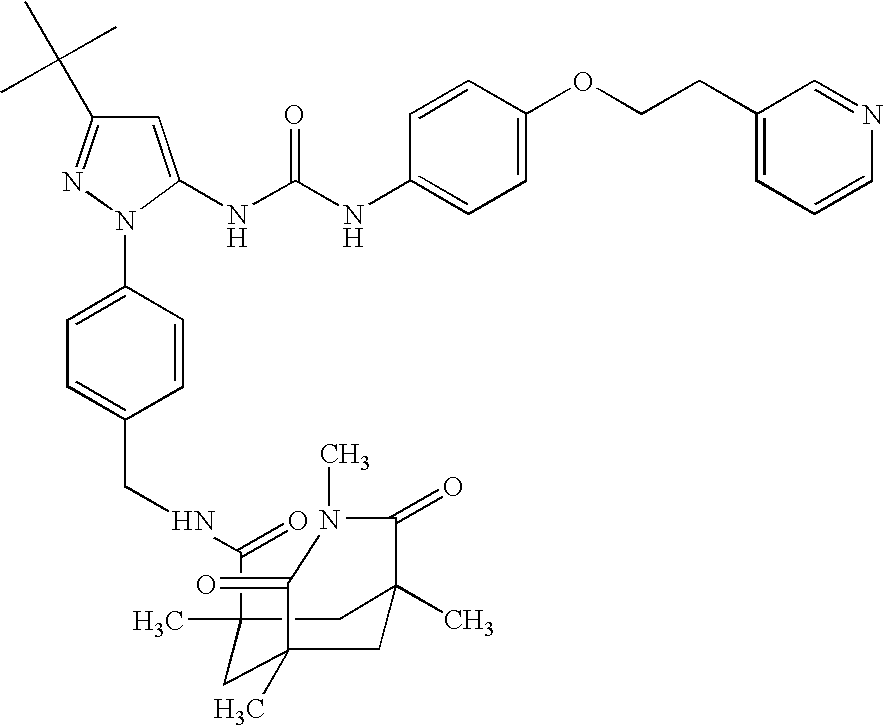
C1=C(NC(NC2=CC=C(OCCC3=CC=CN=C3)C=C2)=O)N(C2=CC=C(CNC(C3(C)CC4(C)CC(C)(C3)C(=O)N(C)C4=O)=O)C=C2)N=C1C(C)(C)C
